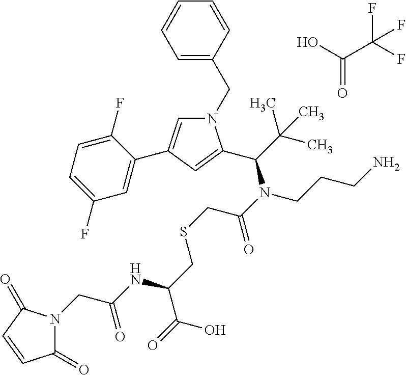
N1(CC(NC(CSCC(=O)N(C(C(C)(C)C)C2=CC(C3=CC(F)=CC=C3F)=CN2CC2=CC=CC=C2)CCCN)C(=O)O)=O)C(=O)C=CC1=O.C(=O)(O)C(F)(F)F
